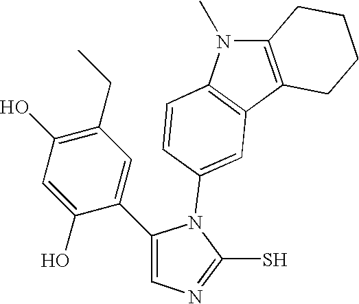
C1(C2=CC(CC)=C(O)C=C2O)=CN=C(S)N1C1=CC2=C(C=C1)N(C)C1=C2CCCC1
